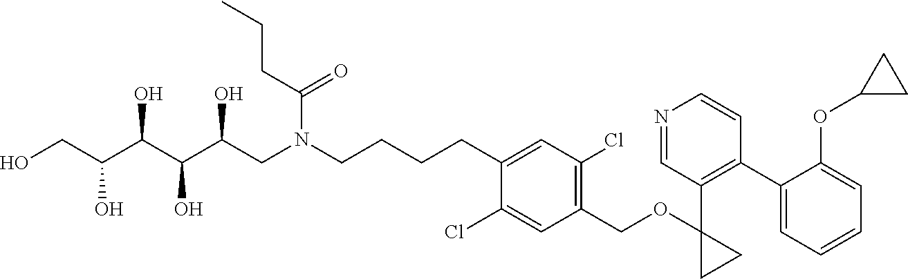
C(CCCN(CC(C(C(C(CO)O)O)O)O)C(CCC)=O)C1=CC(Cl)=C(COC2(C3=C(C4=CC=CC=C4OC4CC4)C=CN=C3)CC2)C=C1Cl
